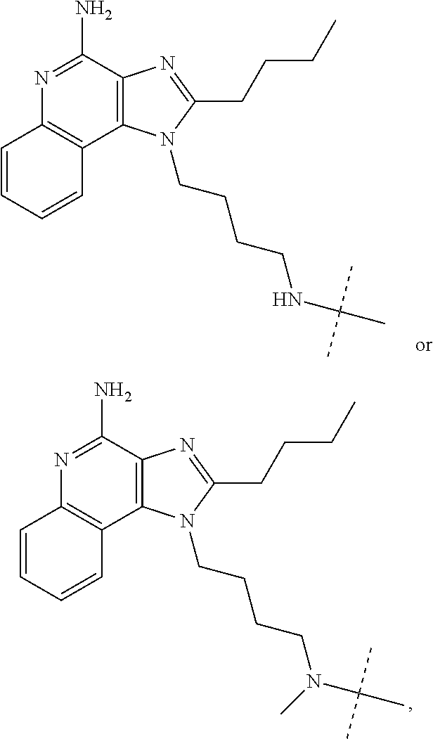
N1=C(N)C2=C(C3=C1C=CC=C3)N(CCCCN(C(C)(C)C)C)C(CCCC)=N2.N1=C(N)C2=C(C3=C1C=CC=C3)N(CCCCNC(C)(C)C)C(CCCC)=N2
